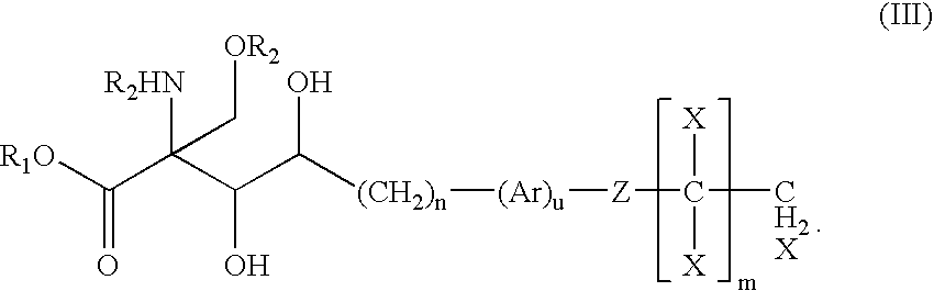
[R1O]C(=O)C([R2HN])(C[OR2])C(C([(CH2)n][(Ar)u][Z]C([X])([X])[CH2X])O)O
